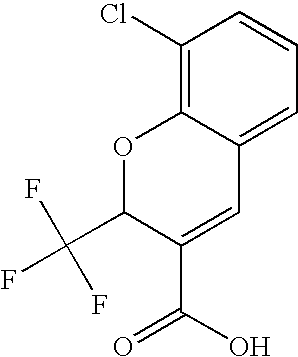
C1(C(=O)O)=CC2=CC=CC(Cl)=C2OC1C(F)(F)F
